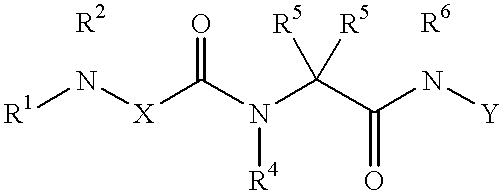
N([X]C(N(C(C(N[Y])=O)([R5])[R5])[R4])=O)[R1]
